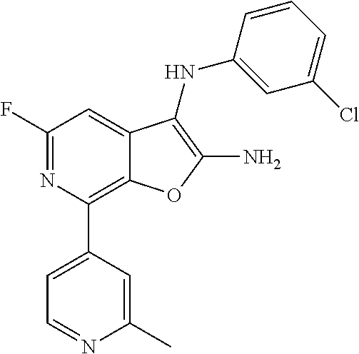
C1(Cl)=CC=CC(NC2=C(N)OC3=C(C4=CC=NC(C)=C4)N=C(F)C=C32)=C1
